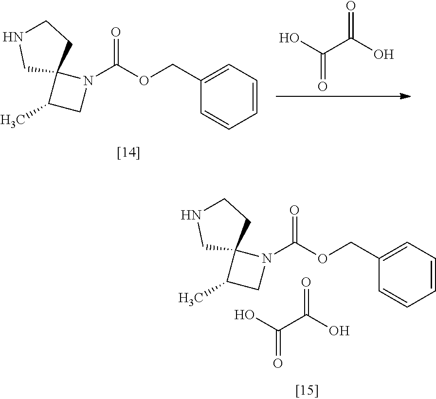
C1=CC=C(COC(N2CC(C)C23CNCC3)=O)C=C1.OC(C(O)=O)=O.C1=CC=C(COC(N2CC(C)C23CNCC3)=O)C=C1.OC(C(O)=O)=O
